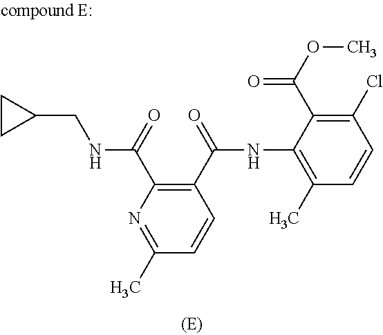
C1(C(=O)NC2=C(C)C=CC(Cl)=C2C(OC)=O)=C(C(=O)NCC2CC2)N=C(C)C=C1
